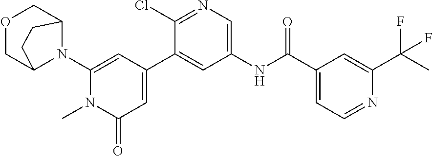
C1=C(C2=CC(NC(C3=CC=NC(C(C)(F)F)=C3)=O)=CN=C2Cl)C=C(N2C3COCC2CC3)N(C)C1=O
